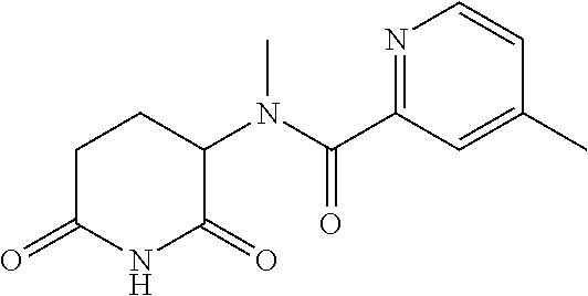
C1C(=O)NC(=O)C(N(C(C2=NC=CC(C)=C2)=O)C)C1
